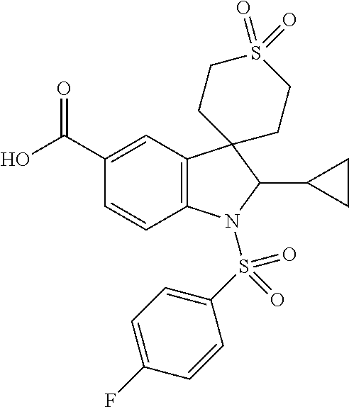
C12=C(C=C(C(O)=O)C=C1)C1(C(C3CC3)N2S(C2=CC=C(F)C=C2)(=O)=O)CCS(=O)(=O)CC1
